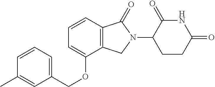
C1=CC=C(COC2=CC=CC3=C2CN(C2CCC(=O)NC2=O)C3=O)C=C1C
